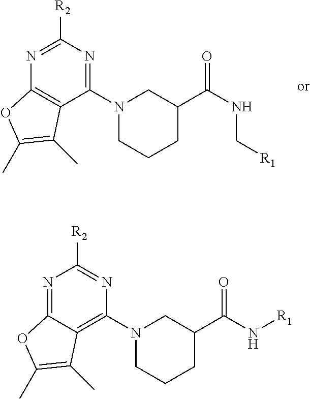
N1=C([R2])N=C(N2CCCC(C(NC[R1])=O)C2)C2=C1OC(C)=C2C.N1=C2C(=C(N3CCCC(C(N[R1])=O)C3)N=C1[R2])C(C)=C(C)O2
